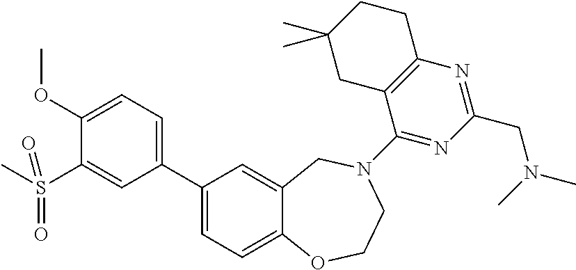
C1(C2=CC=C(OC)C(S(C)(=O)=O)=C2)=CC=C2C(=C1)CN(C1=NC(CN(C)C)=NC3=C1CC(C)(C)CC3)CCO2
